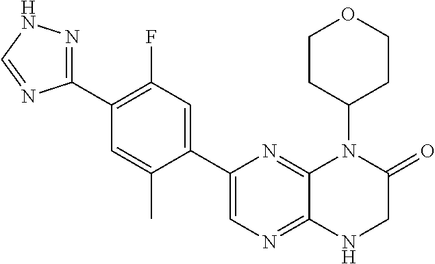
C1(C2=CN=C3C(=N2)N(C2CCOCC2)C(=O)CN3)=CC(F)=C(C2=NNC=N2)C=C1C
